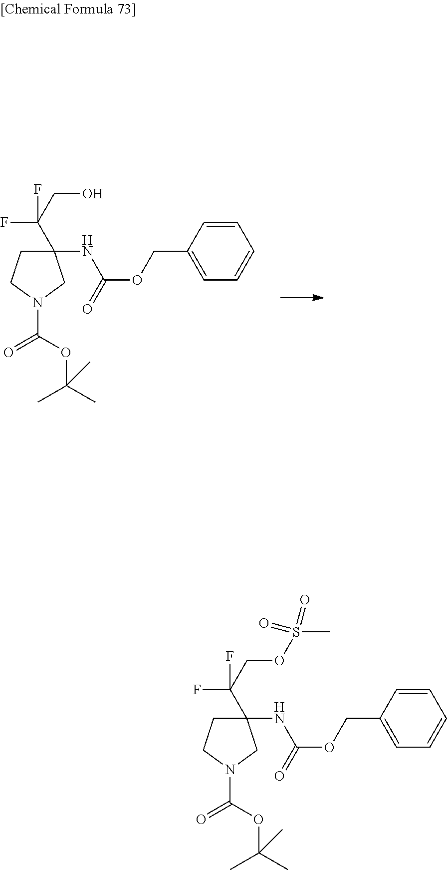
C1(C(F)(CO)F)(NC(OCC2=CC=CC=C2)=O)CCN(C(=O)OC(C)(C)C)C1.C1(C(F)(COS(C)(=O)=O)F)(NC(OCC2=CC=CC=C2)=O)CCN(C(=O)OC(C)(C)C)C1
